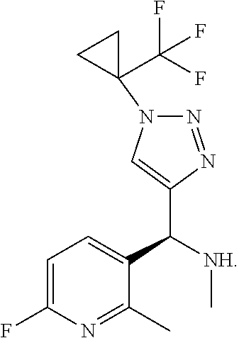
C1=C(F)N=C(C)C(C([NH]C)C2=CN(C3(C(F)(F)F)CC3)N=N2)=C1
